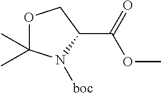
O1C(C)(C)N([boc])C(C(=O)OC)C1
